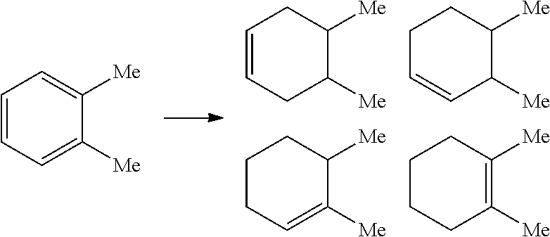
C1=CC=C([Me])C([Me])=C1.C1=CCC([Me])C([Me])C1.C1C=CC([Me])C([Me])C1.C1CC=C([Me])C([Me])C1.C1CCC([Me])=C([Me])C1
